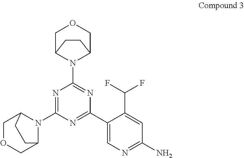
N1=C(N2C3COCC2CC3)N=C(C2=CN=C(N)C=C2C(F)F)N=C1N1C2COCC1CC2
